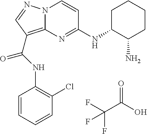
N(C(=O)C1=C2N(N=C1)C=CC(NC1C(N)CCCC1)=N2)C1=C(Cl)C=CC=C1.FC(C(O)=O)(F)F
